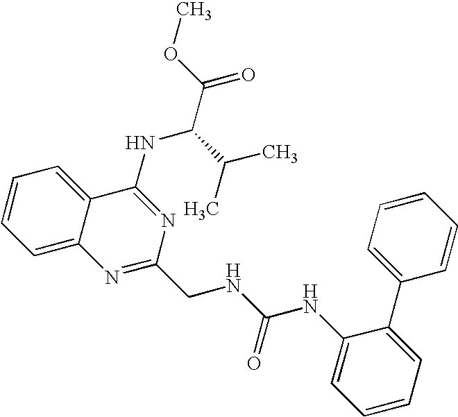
C1=CC=C2C(=C1)C(NC(C(C)C)C(=O)OC)=NC(CNC(NC1=CC=CC=C1C1=CC=CC=C1)=O)=N2
